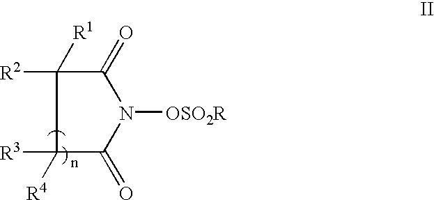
C1([R1])([R2])C(=O)N([OSO2R])C(=O)C1([R4])[R3]
